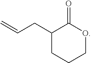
C1(CC=C)CCCOC1=O
